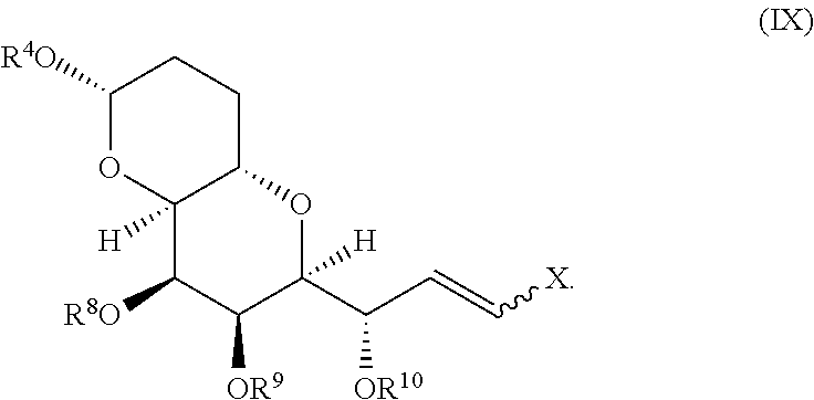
C1([R4O])OC2([H])C(CC1)OC(C(C=C[X])[OR10])([H])C([OR9])C2[R8O]
